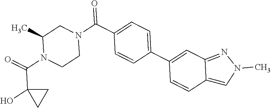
O=C(N1CCN(C(=O)C2=CC=C(C3=CC4=NN(C)C=C4C=C3)C=C2)CC1C)C1(O)CC1
